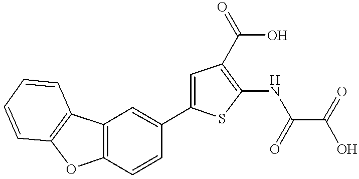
C1(C2=CC(C(O)=O)=C(NC(C(=O)O)=O)S2)=CC2=C(C=C1)OC1=C2C=CC=C1
